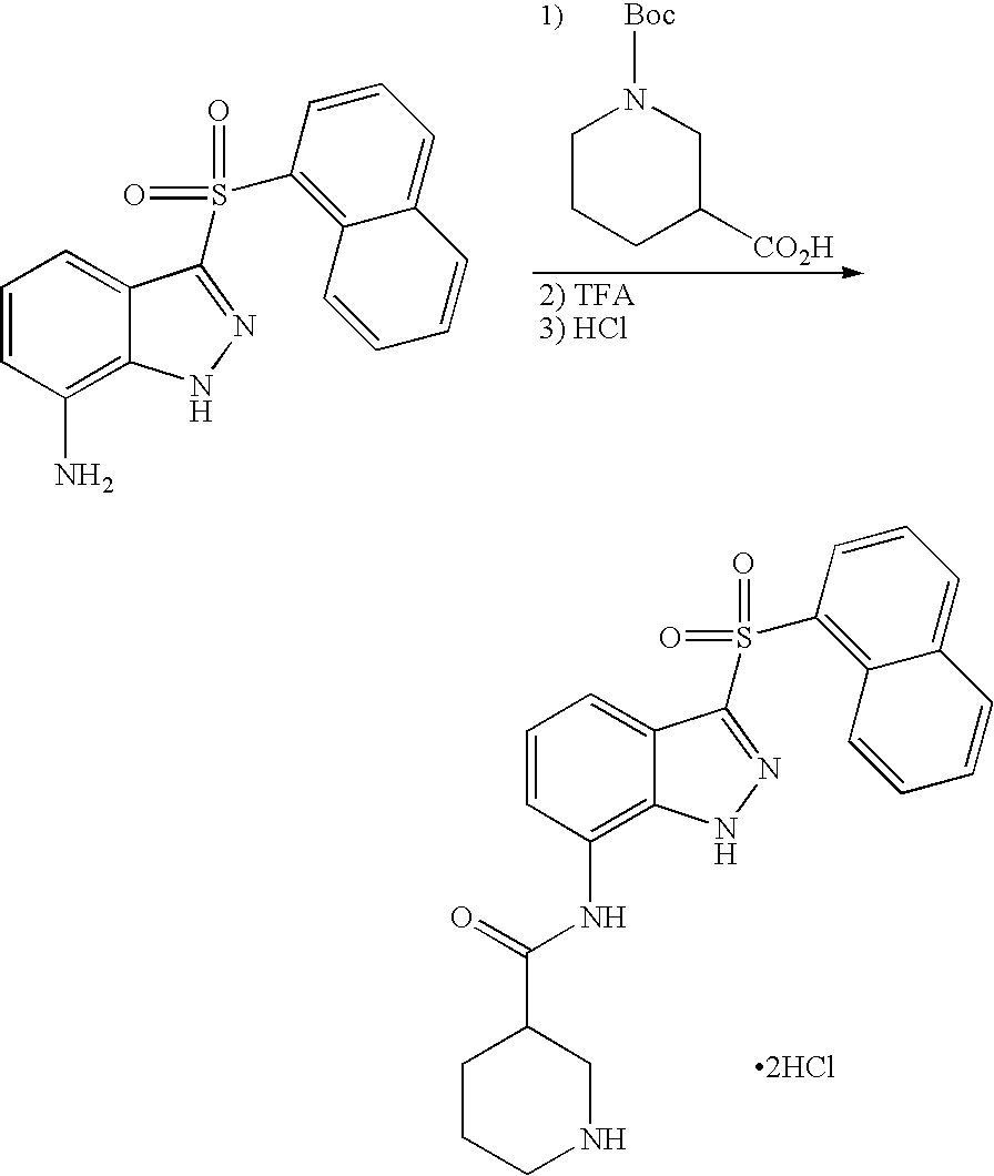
C1CCC([CO2H])CN1[Boc].C1=CC(N)=C2C(=C1)C(S(C1=C3C(=CC=C1)C=CC=C3)(=O)=O)=NN2.C1=CC(NC(=O)C2CCCNC2)=C2C(=C1)C(S(C1=C3C(=CC=C1)C=CC=C3)(=O)=O)=NN2.[2HCl]
